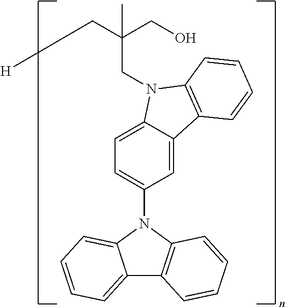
C1=C2C(=CC(N3C4=CC=CC=C4C4=C3C=CC=C4)=C1)C1=C(N2CC(C[H])(CO)C)C=CC=C1
